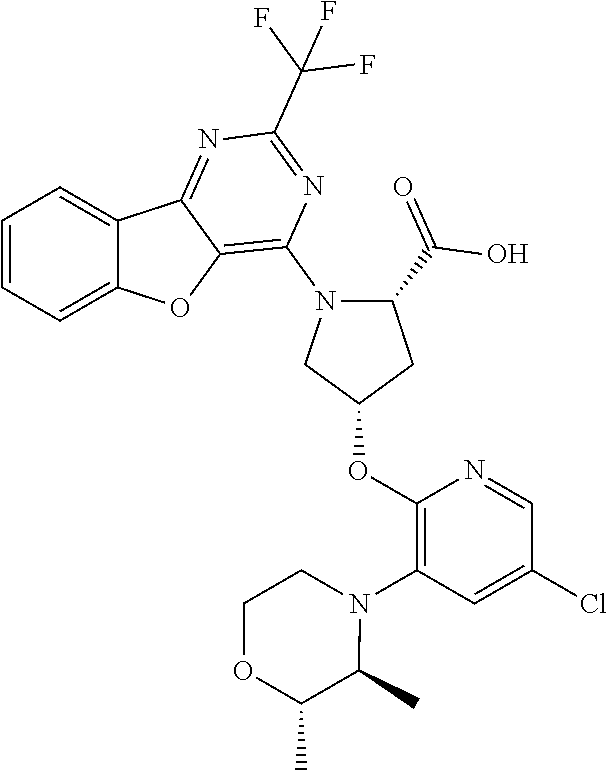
C1=CC=C2C(=C1)C1=NC(C(F)(F)F)=NC(N3C(C(=O)O)CC(OC4=C(N5CCOC(C)C5C)C=C(Cl)C=N4)C3)=C1O2
